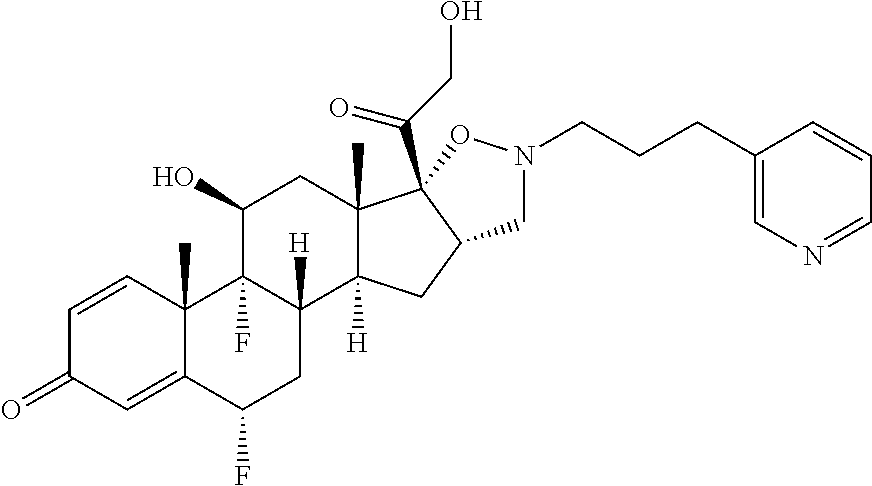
C1=CC2(C)C(=CC1=O)C(F)CC1([H])C2(F)C(O)CC2(C)C1([H])CC1C2(C(CO)=O)ON(CCCC2=CN=CC=C2)C1
